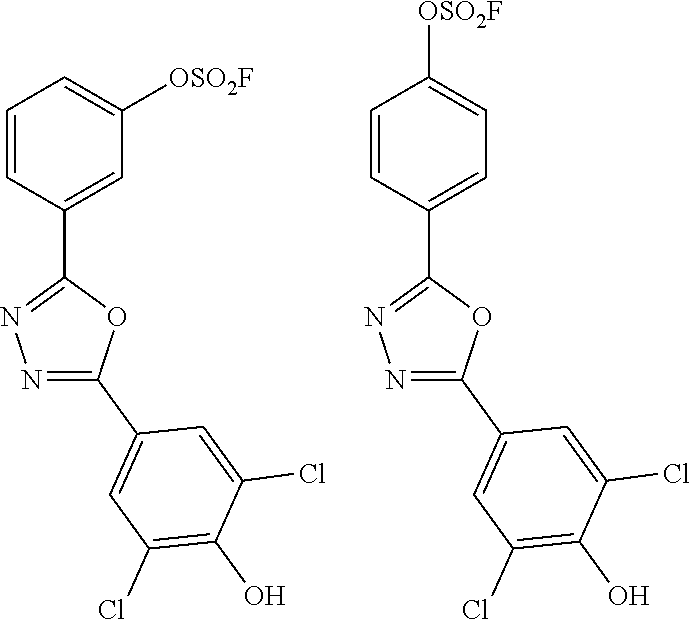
C1=CC(C2=NN=C(C3=CC(Cl)=C(O)C(Cl)=C3)O2)=CC([OSO2F])=C1.C1=CC(C2=NN=C(C3=CC(Cl)=C(O)C(Cl)=C3)O2)=CC=C1[OSO2F]
